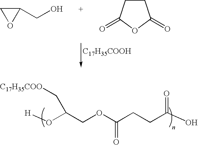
[H]OC(COC(CCC(O)=O)=O)C[C17H35COO].C1(CO)CO1.C1CC(=O)OC1=O.[C17H35COOH]
